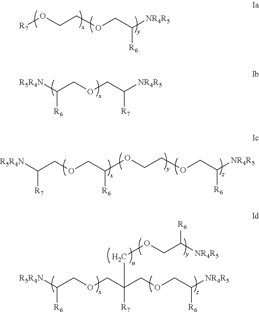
[R7]OCCOCC([NR4R5])[R6].C(C([NR4R5])[R7])OCC([R5R4N])[R6].O(CCOCC([NR4R5])[R6])C(COCC([R5R4N])[R7])[R6].C(C([NR4R5])[R6])OCC(COCC([R5R4N])[R6])([R7])COCC([NR4R5])[R6]
